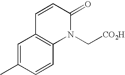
C1=C(C)C=CC2=C1C=CC(=O)N2C[CO2H]
